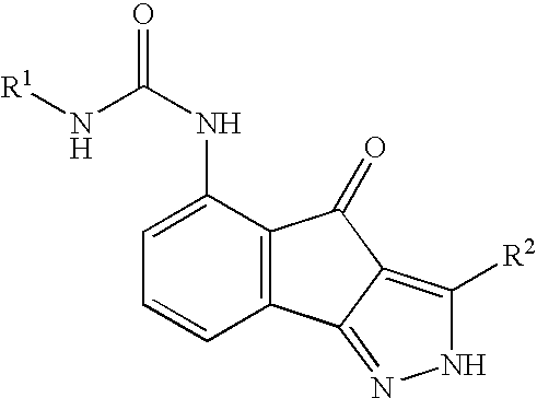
C1=CC2=C(C(NC(N[R1])=O)=C1)C(=O)C1=C([R2])NN=C21
